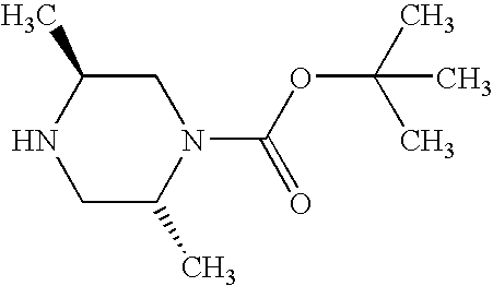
C1C(C)N(C(OC(C)(C)C)=O)CC(C)N1
